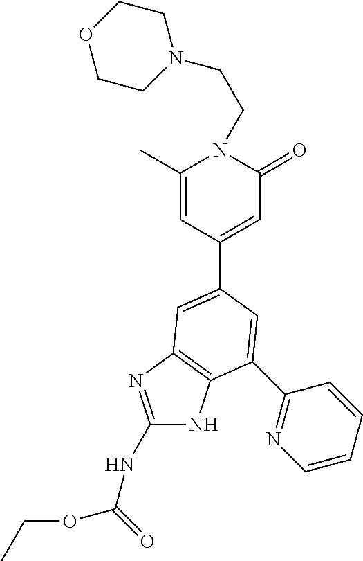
C1(NC(OCC)=O)=NC2=C(N1)C(C1=NC=CC=C1)=CC(C1=CC(=O)N(CCN3CCOCC3)C(C)=C1)=C2
